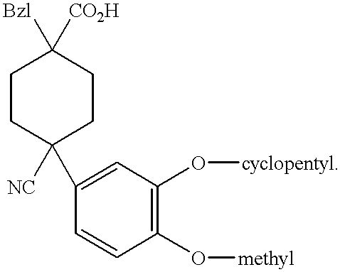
C1CC([NC])(C2=CC(O[cyclopentyl])=C(O[methyl])C=C2)CCC1([CO2H])[Bzl]
